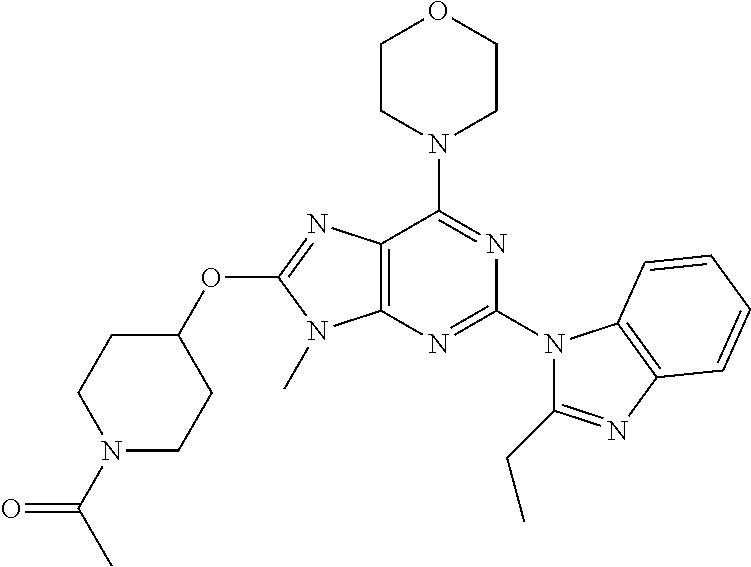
C12=C(N=C(N3C(CC)=NC4=C3C=CC=C4)N=C1N1CCOCC1)N(C)C(OC1CCN(C(C)=O)CC1)=N2
